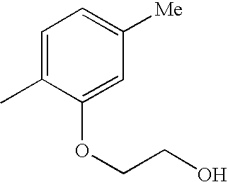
C1=C(C)C(OCCO)=CC([Me])=C1
